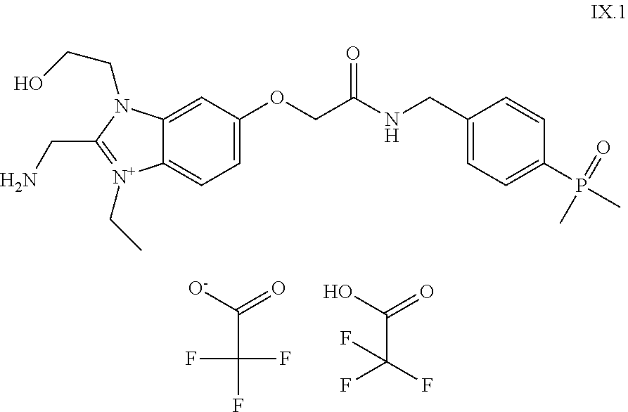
C(C([O-])=O)(F)(F)F.C(C(O)=O)(F)(F)F.C1=C(OCC(NCC2=CC=C(P(C)(=O)C)C=C2)=O)C=C2C(=C1)[N+](CC)=C(CN)N2CCO
